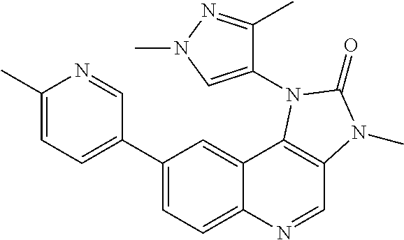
C1(C)=CC=C(C2=CC=C3C(=C2)C2=C(C=N3)N(C)C(=O)N2C2=CN(C)N=C2C)C=N1
